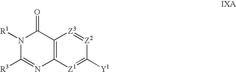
N1([R1])C([R3])=NC2=C(C1=O)[Z3]=[Z2]C([Y1])=[Z1]2
